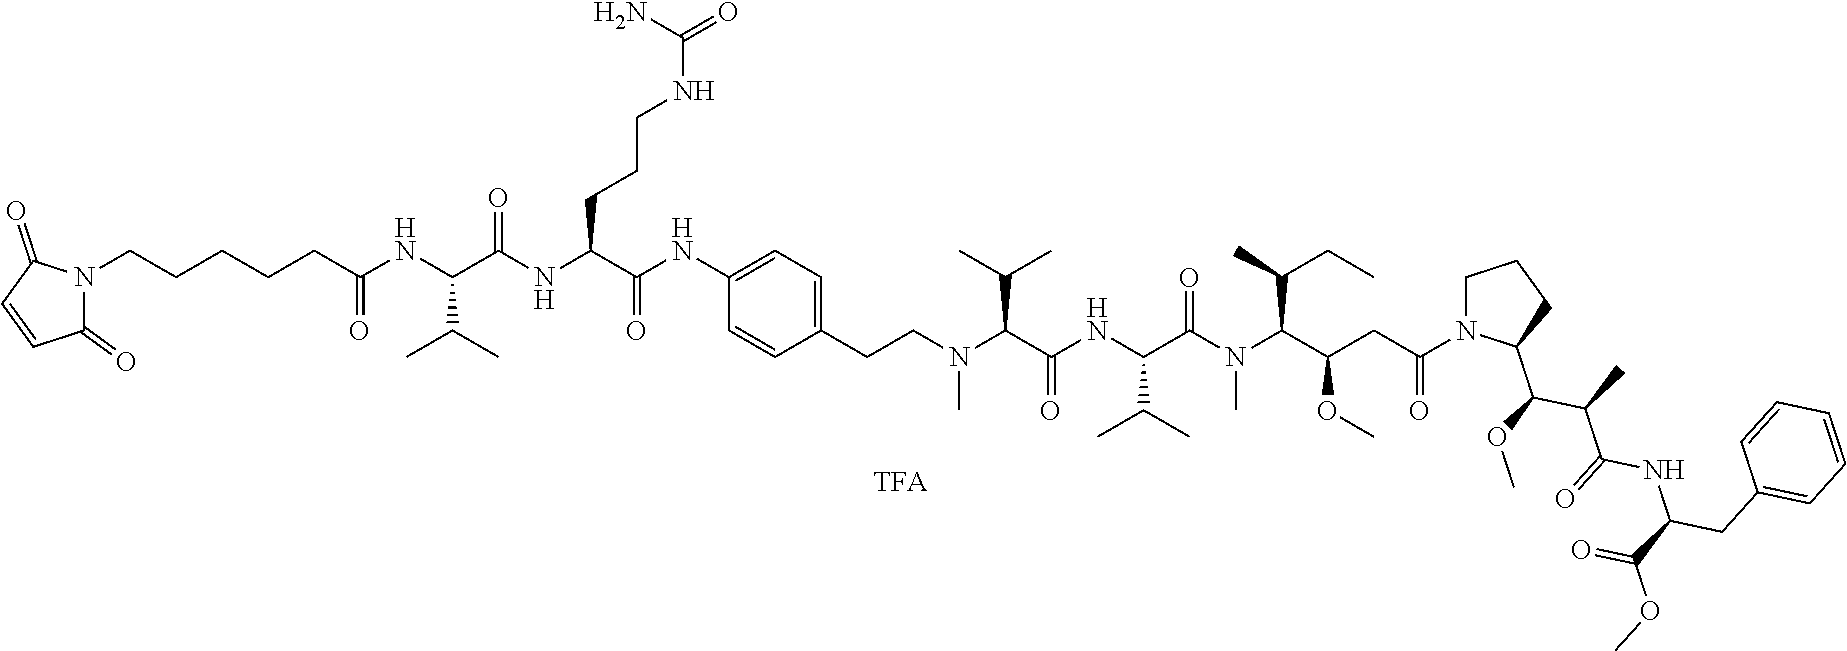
C1(=O)N(CCCCCC(NC(C(NC(C(NC2=CC=C(CCN(C(C(=O)NC(C(C)C)C(N(C(C(CC(=O)N3CCCC3C(OC)C(C)C(=O)NC(CC3=CC=CC=C3)C(OC)=O)OC)C(C)CC)C)=O)C(C)C)C)C=C2)=O)CCCNC(=O)N)=O)C(C)C)=O)C(=O)C=C1
